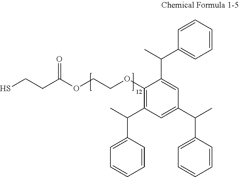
C(CC(OCCOC1=C(C(C)C2=CC=CC=C2)C=C(C(C)C2=CC=CC=C2)C=C1C(C)C1=CC=CC=C1)=O)S
